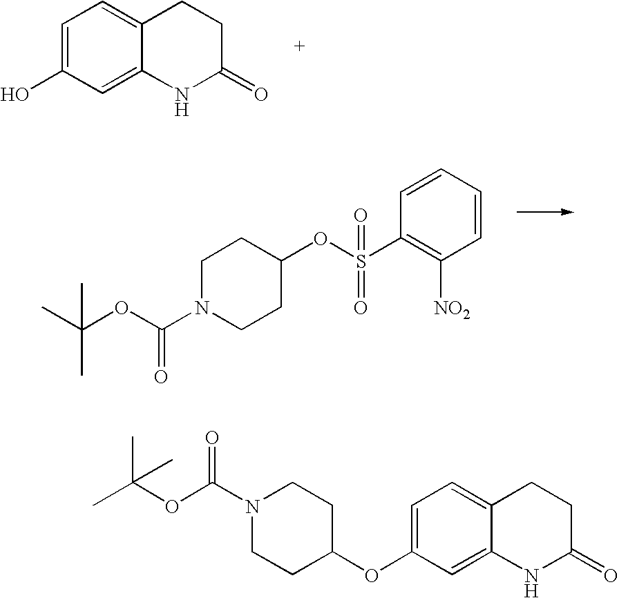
C1=C(O)C=C2C(=C1)CCC(=O)N2.C1=CC=CC(S(OC2CCN(C(=O)OC(C)(C)C)CC2)(=O)=O)=C1[NO2].C1=C(OC2CCN(C(OC(C)(C)C)=O)CC2)C=C2C(=C1)CCC(=O)N2
